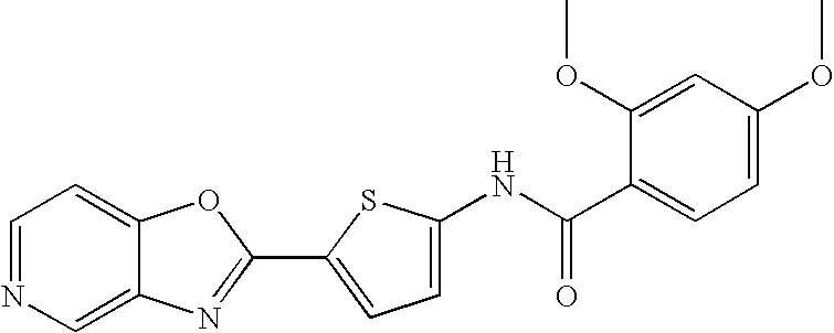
C1=NC=C2C(=C1)OC(C1=CC=C(NC(C3=CC=C(OC)C=C3OC)=O)S1)=N2
